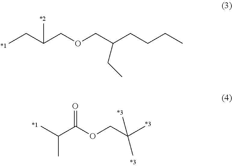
CCC(COCC(CCCC)CC)C.C(C)(C)C(OCC(C)(C)C)=O
